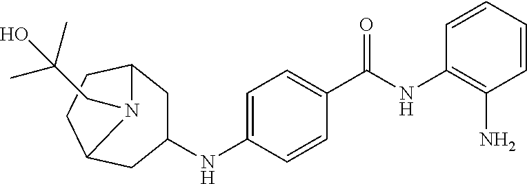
C1=CC=CC(N)=C1NC(C1=CC=C(NC2CC3CCC(C2)N3CC(C)(C)O)C=C1)=O
